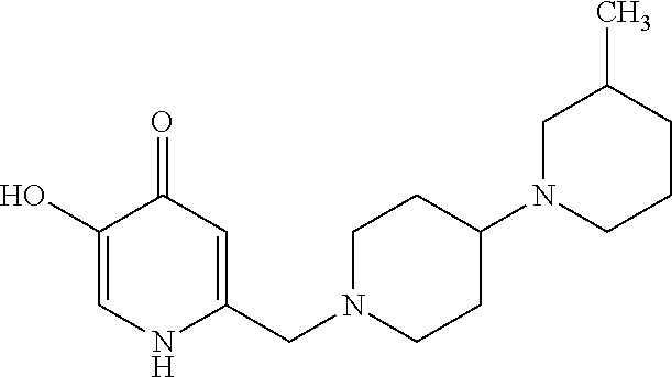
C1(O)=CNC(CN2CCC(N3CCCC(C)C3)CC2)=CC1=O
